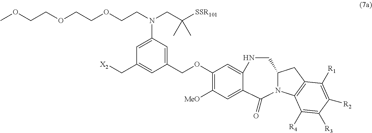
COCCOCCOCCN(CC([SSR101])(C)C)C1=CC(C[X2])=CC(COC2=C([MeO])C=C3C(=C2)NCC2CC4=C(C([R4])=C([R3])C([R2])=C4[R1])N2C3=O)=C1
